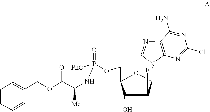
C1=C(COC(C(NP(OCC2C(O)C(F)C(N3C4=C(C(N)=NC(Cl)=N4)N=C3)O2)(=O)[PhO])[Me])=O)C=CC=C1
